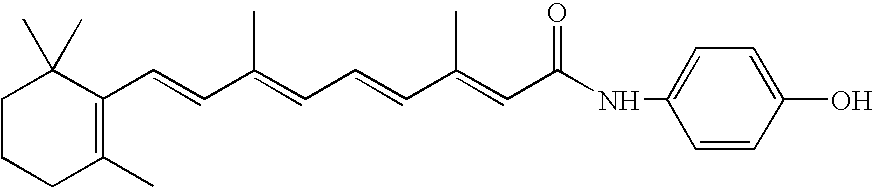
C1C(C)(C)C(C=CC(=CC=CC(=CC(NC2=CC=C(O)C=C2)=O)C)C)=C(C)CC1
